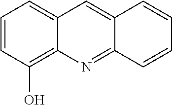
C1=CC(O)=C2C(=C1)C=C1C(=N2)C=CC=C1
